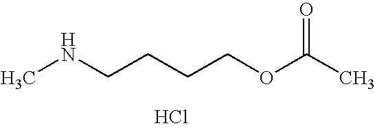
CNCCCCOC(C)=O.Cl
